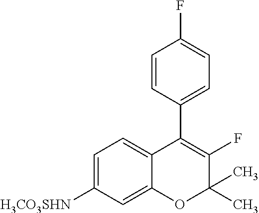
C1=C([H3CO3SHN])C=C2C(=C1)C(C1=CC=C(F)C=C1)=C(F)C(C)(C)O2
